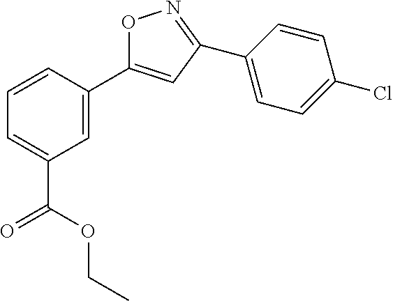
O1C(C2=CC(C(=O)OCC)=CC=C2)=CC(C2=CC=C(Cl)C=C2)=N1
